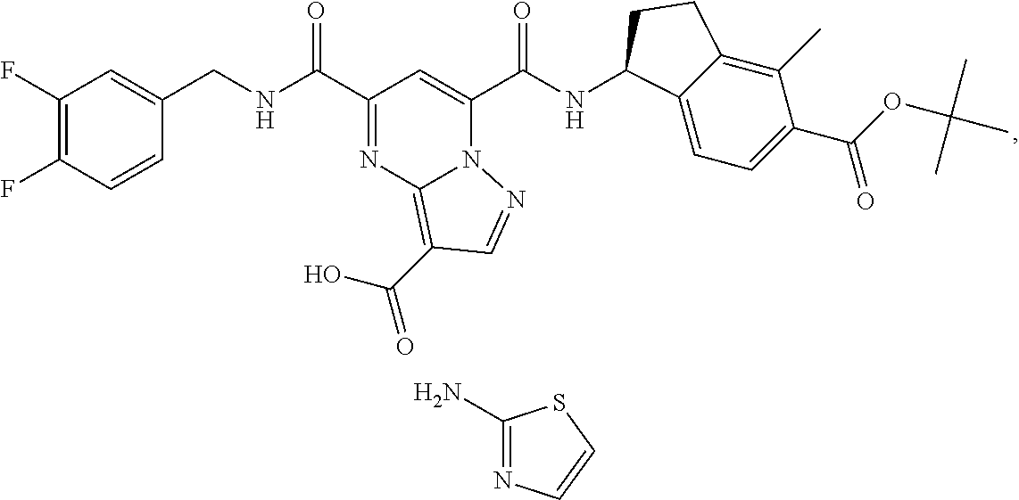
C1(F)=C(F)C=CC(CNC(=O)C2=NC3=C(C(=O)O)C=NN3C(C(NC3C4=CC=C(C(OC(C)(C)C)=O)C(C)=C4CC3)=O)=C2)=C1.C1(N)=NC=CS1
